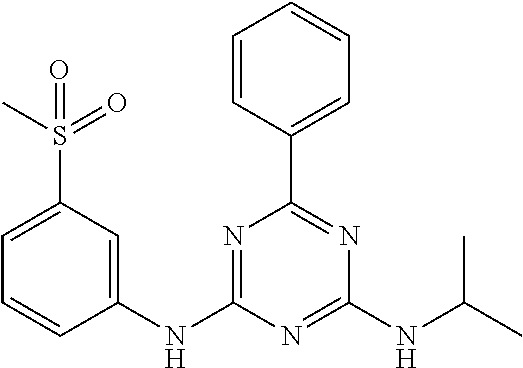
N1=C(NC2=CC(S(C)(=O)=O)=CC=C2)N=C(NC(C)C)N=C1C1=CC=CC=C1
